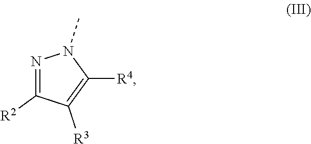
N1=C([R2])C([R3])=C([R4])N1C
